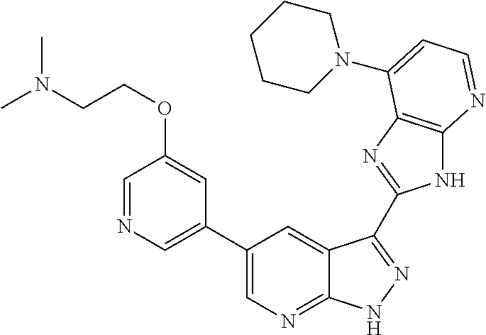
C1(C2=CN=CC(OCCN(C)C)=C2)=CN=C2C(=C1)C(C1=NC3=C(N1)N=CC=C3N1CCCCC1)=NN2
